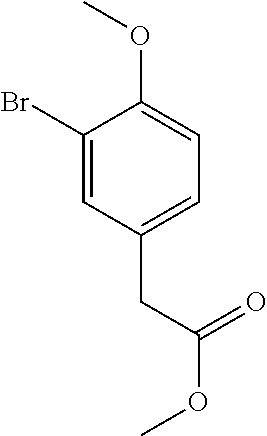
BrC1=CC(CC(OC)=O)=CC=C1OC
